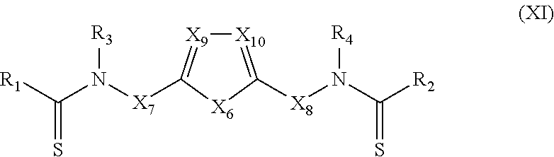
[R1]C(N([X7]C1=[X9][X10]=C([X8]N(C([R2])=S)[R4])[X6]1)[R3])=S
